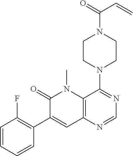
C1CN(C2=NC=NC3=C2N(C)C(=O)C(C2=C(F)C=CC=C2)=C3)CCN1C(=O)C=C
